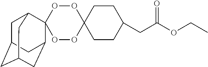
C1CC2(CCC1CC(OCC)=O)OOC1(OO2)C2CC3CC(CC1C3)C2
